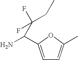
C1=C(C(N)C(F)(F)CC)OC(C)=C1
